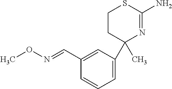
O(N=CC1=CC(C2(C)N=C(N)SCC2)=CC=C1)C
